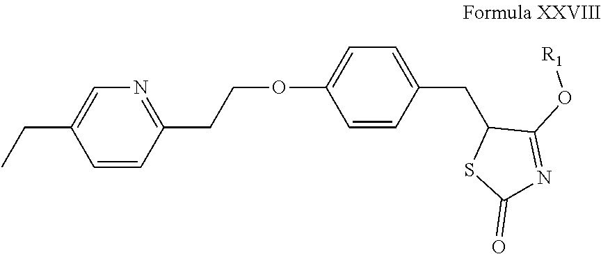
C(C1=CN=C(CCOC2=CC=C(CC3SC(=O)N=C3O[R1])C=C2)C=C1)C
